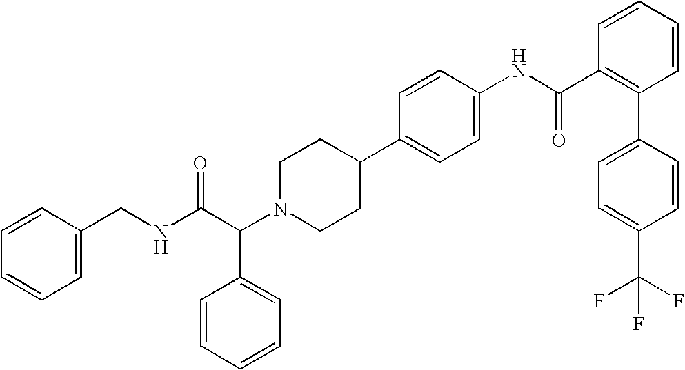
C(C(N1CCC(C2=CC=C(NC(C3=C(C4=CC=C(C(F)(F)F)C=C4)C=CC=C3)=O)C=C2)CC1)C1=CC=CC=C1)(NCC1=CC=CC=C1)=O
